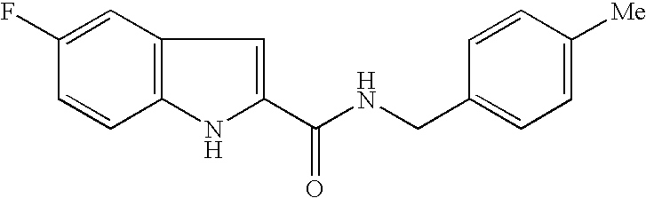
C1=C(F)C=CC2=C1C=C(C(NCC1=CC=C([Me])C=C1)=O)N2
